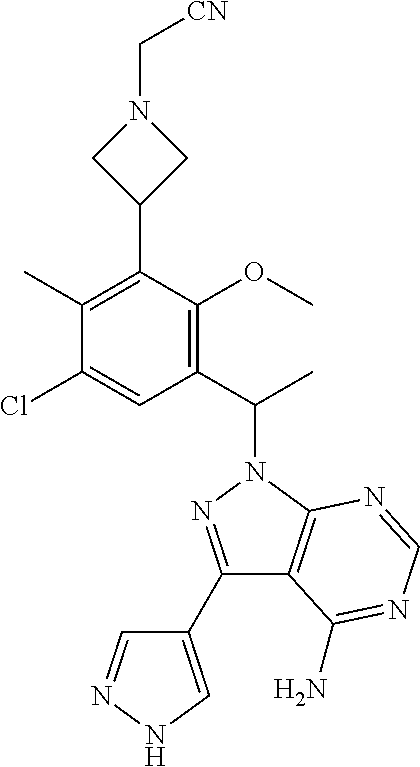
C1(C)=C(C2CN(C[CN])C2)C(OC)=C(C(C)N2N=C(C3=CNN=C3)C3=C2N=CN=C3N)C=C1Cl
